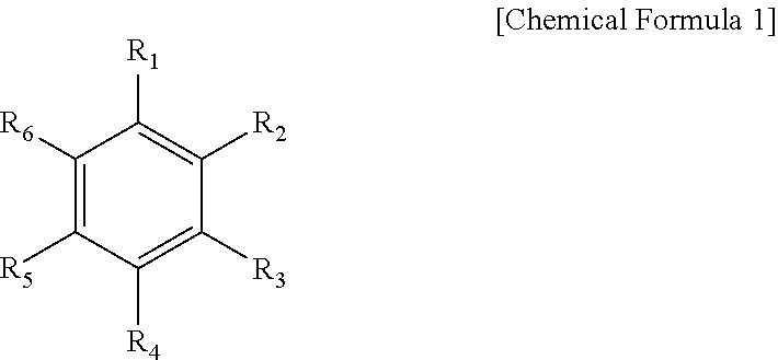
C1([R6])=C([R5])C([R4])=C([R3])C([R2])=C1[R1]
